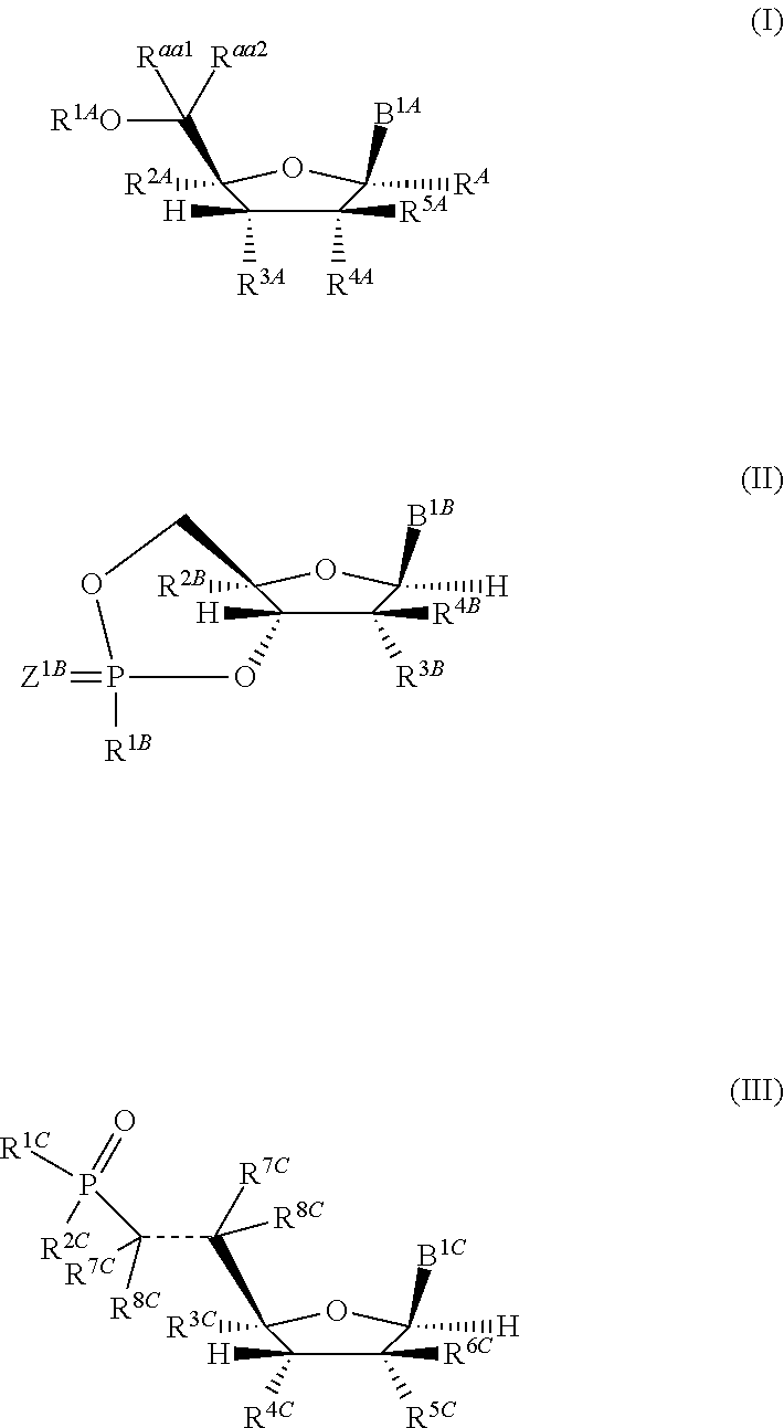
C1([R5A])([R4A])C([H])([R3A])C(C([R1AO])([Raa2])[Raa1])([R2A])OC1([B1A])[RA].C1([R4B])([R3B])C2([H])C([R2B])(OC1([B1B])[H])COP([R1B])(=[Z1B])O2.C1([R6C])([R5C])C([H])([R4C])C([R3C])(C(C([R8C])([R7C])P(=O)([R2C])[R1C])([R7C])[R8C])OC1([B1C])[H]
